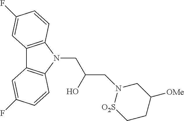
C12=C(N(CC(CN3[O2S]CCC([OMe])C3)O)C3=C1C=C(F)C=C3)C=CC(F)=C2
